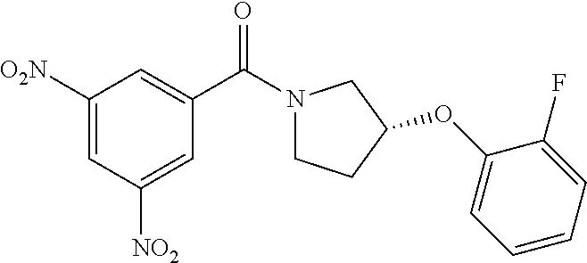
C1([O2N])=CC([NO2])=CC(C(N2CCC(OC3=CC=CC=C3F)C2)=O)=C1
